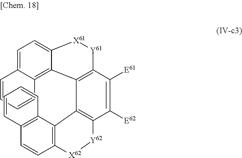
C12=CC=C3C(=C1C=CC=C2)C1=C(C([E61])=C([E62])C2=C1C1=C(C=CC4=C1C=CC=C4)[X62][Y62]2)[Y61][X61]3
